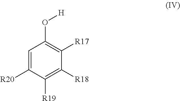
C1=C([R20])C([R19])=C([R18])C([R17])=C1O[H]
